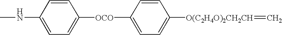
CNC1=CC=C([OCO]C2=CC=C([O(C2H4O)2CH2CH]=C)C=C2)C=C1
